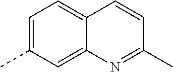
C12=CC=C(C)C=C1N=C(C)C=C2
